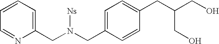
C(C1=CC=C(CN(CC2=CC=CC=N2)[Ns])C=C1)C(CO)CO
